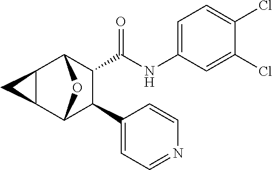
C1(NC(=O)C2C(C3=CC=NC=C3)C3OC2C2C3C2)=CC=C(Cl)C(Cl)=C1
